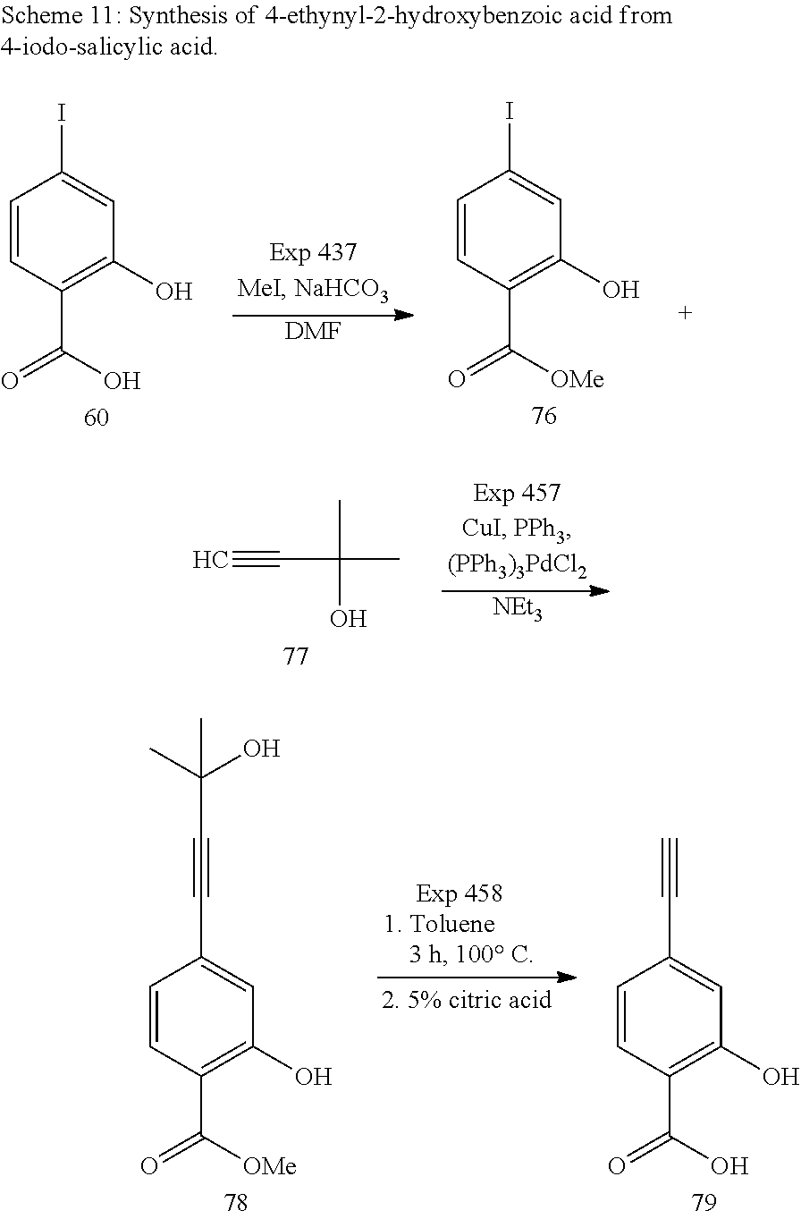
C1=CC(C(=O)O)=C(O)C=C1I.[DMF].C1=CC(C(=O)[OMe])=C(O)C=C1I.C(C(C)(C)O)#C.[NEt3].C1=CC(C(=O)[OMe])=C(O)C=C1C#CC(O)(C)C.C1=CC(C(=O)O)=C(O)C=C1C#C
